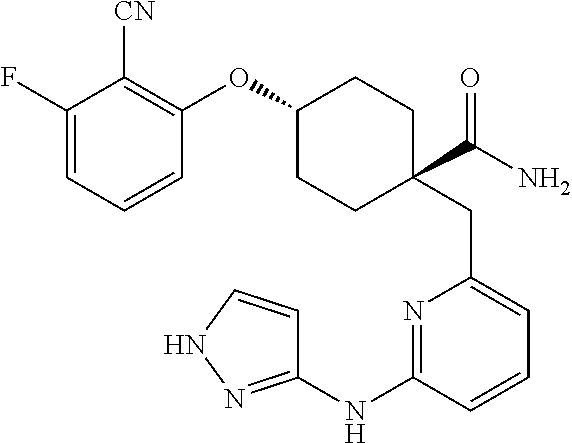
O(C1CCC(CC2=CC=CC(NC3=NNC=C3)=N2)(C(N)=O)CC1)C1=C([CN])C(F)=CC=C1
